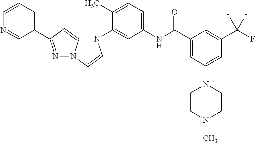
N1=C(C2=CC=CN=C2)C=C2N1C=CN2C1=CC(NC(C2=CC(N3CCN(C)CC3)=CC(C(F)(F)F)=C2)=O)=CC=C1C
